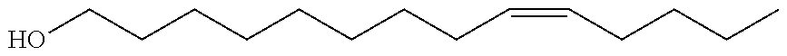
C(CCCCCCCC=CCCCC)O
